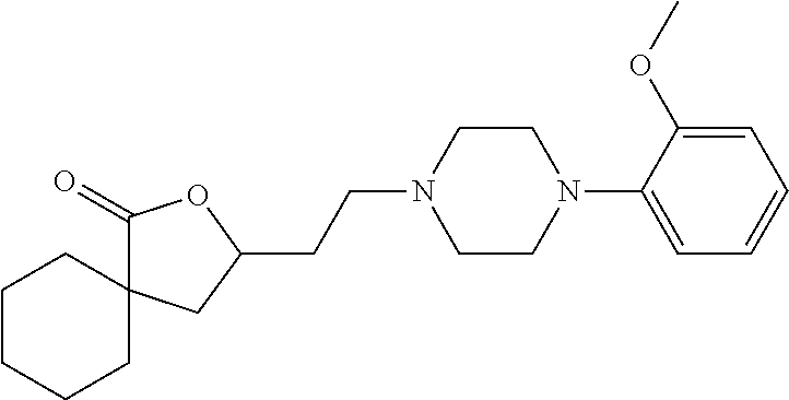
O1C(=O)C2(CC1CCN1CCN(C3=CC=CC=C3OC)CC1)CCCCC2
